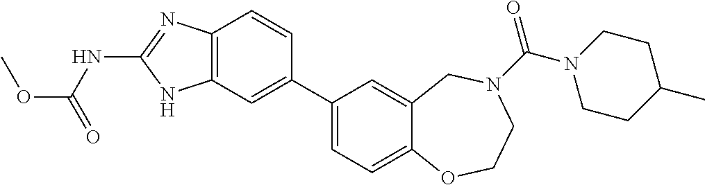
C12=C(C=C(C3=CC=C4C(=C3)CN(C(N3CCC(C)CC3)=O)CCO4)C=C1)NC(NC(OC)=O)=N2
